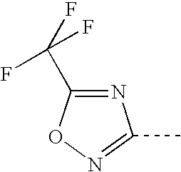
N1=C(C(F)(F)F)ON=C1C
